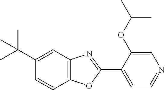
C1(C(C)(C)C)=CC2=C(C=C1)OC(C1=CC=NC=C1OC(C)C)=N2
